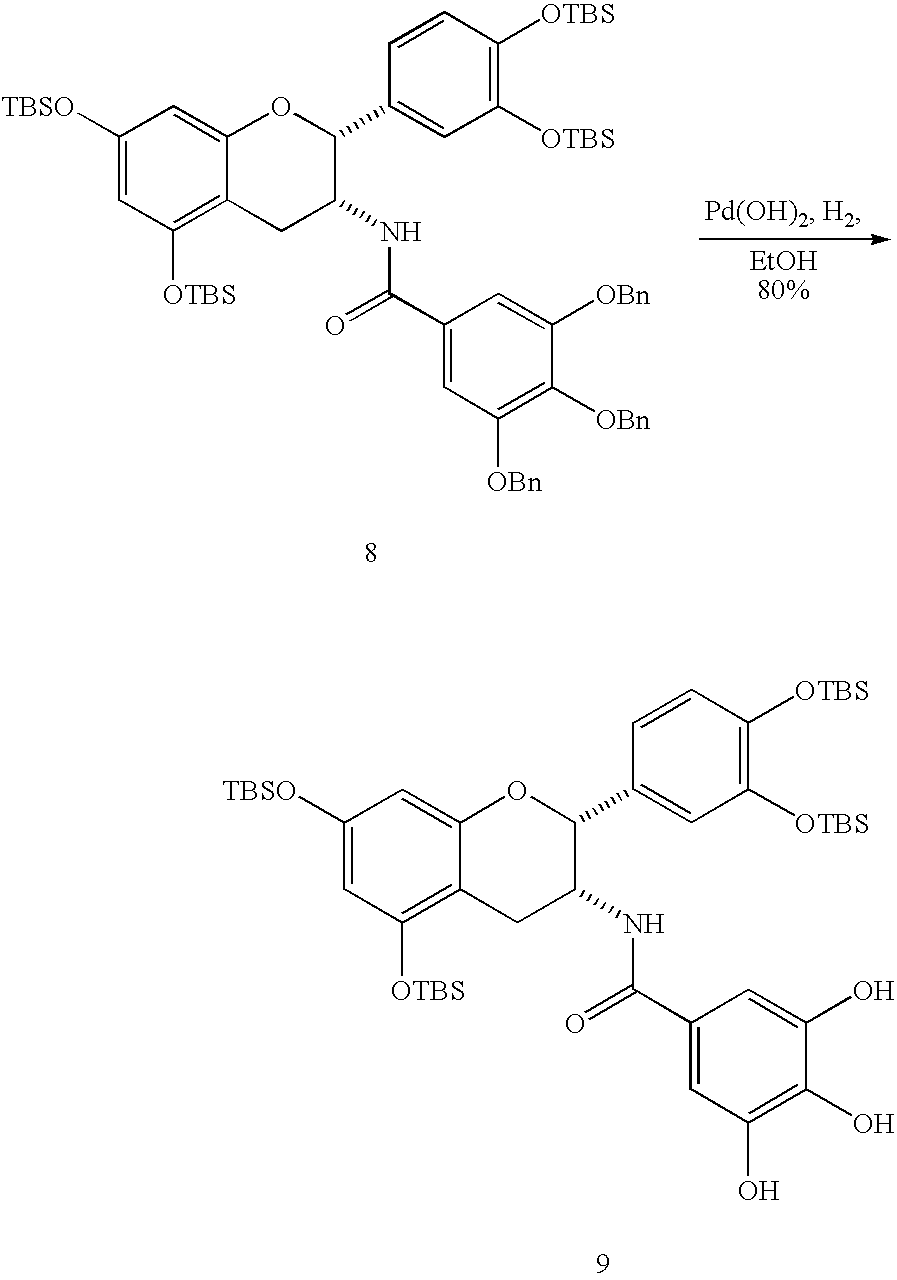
C1([TBSO])=CC([OTBS])=C2C(=C1)OC(C1=CC([OTBS])=C([OTBS])C=C1)C(NC(=O)C1=CC(O)=C(O)C(O)=C1)C2.C1([TBSO])=CC([OTBS])=C2C(=C1)OC(C1=CC([OTBS])=C([OTBS])C=C1)C(NC(=O)C1=CC([OBn])=C([OBn])C([OBn])=C1)C2
